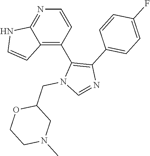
C12=NC=CC(C3=C(C4=CC=C(F)C=C4)N=CN3CC3OCCN(C)C3)=C1C=CN2
